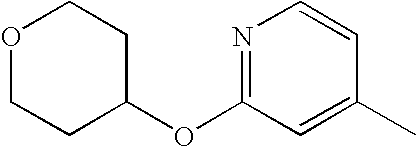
N1=C(OC2CCOCC2)C=C(C)C=C1
